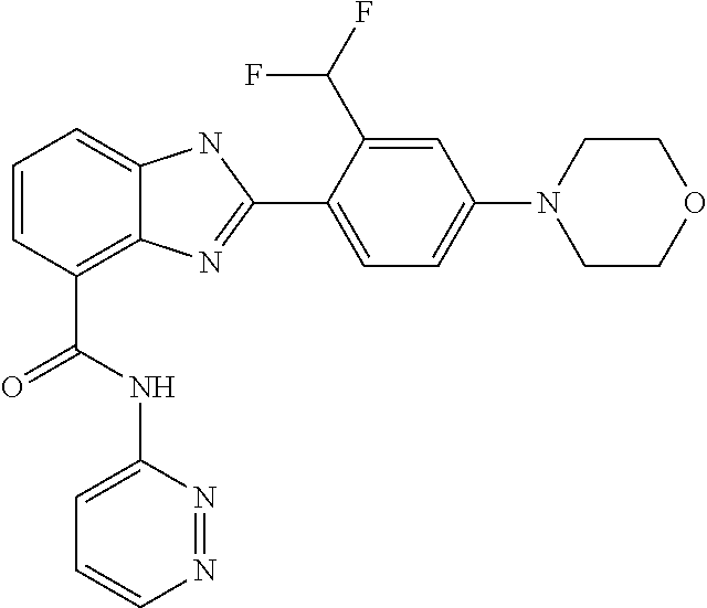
C1=CC(C(NC2=CC=CN=N2)=O)=C2C(=C1)NC(C1=CC=C(N3CCOCC3)C=C1C(F)F)=N2
